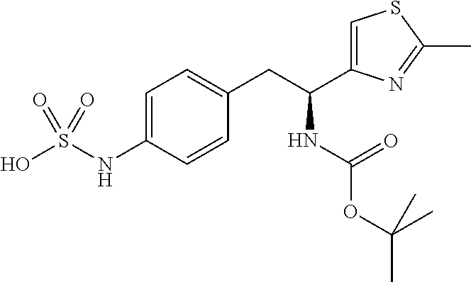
OS(NC1=CC=C(CC(C2=CSC(C)=N2)NC(=O)OC(C)(C)C)C=C1)(=O)=O
